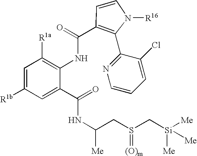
C1=C(C(NC(CS(C[Si]([Me])([Me])[Me])=[(O)m])[Me])=O)C(NC(=O)C2=C(C3=NC=CC=C3Cl)N([R16])C=C2)=C([R1a])C=C1[R1b]
